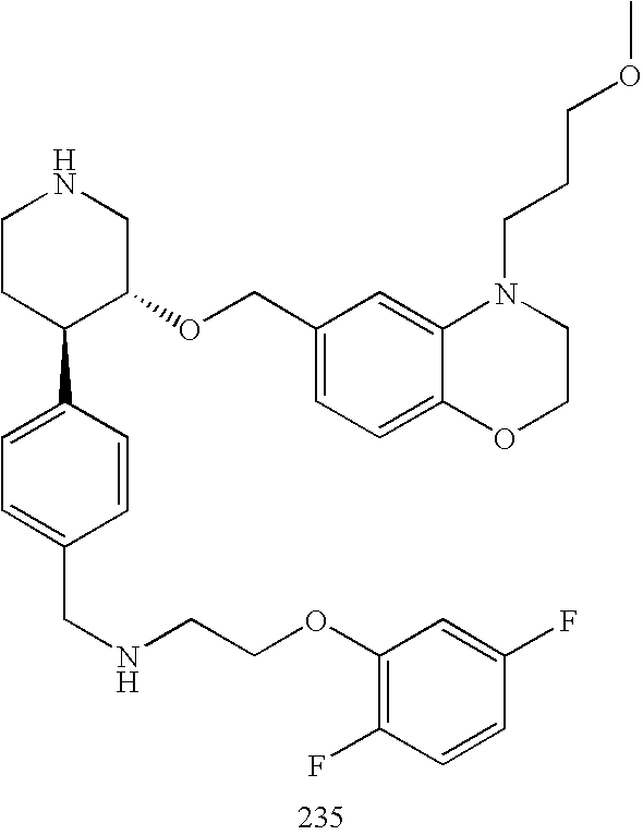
C1CC(C2=CC=C(CNCCOC3=C(F)C=CC(F)=C3)C=C2)C(OCC2=CC=C3C(=C2)N(CCCOC)CCO3)CN1
